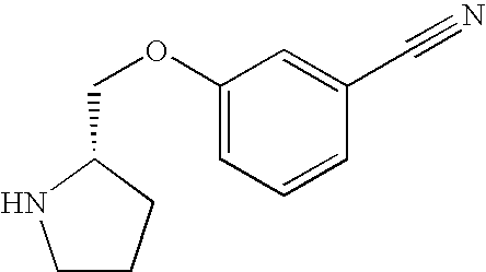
C1CCC(COC2=CC=CC(C#N)=C2)N1
